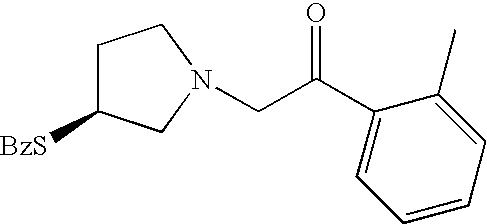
C1C([BzS])CN(CC(C2=CC=CC=C2C)=O)C1
